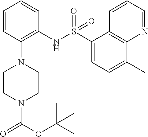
O=C(N1CCN(C2=C(NS(=O)(=O)C3=CC=C(C)C4=C3C=CC=N4)C=CC=C2)CC1)OC(C)(C)C
